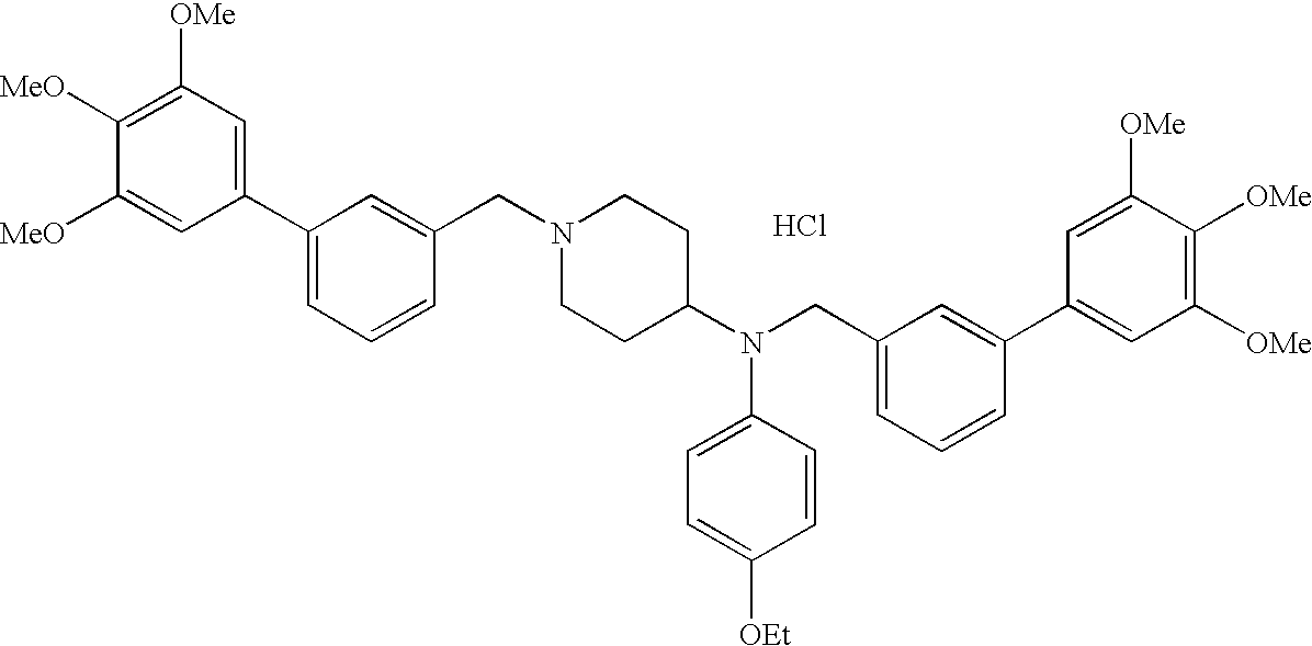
C1([OMe])=C([MeO])C([MeO])=CC(C2=CC=CC(CN3CCC(N(CC4=CC=CC(C5=CC([OMe])=C([OMe])C([OMe])=C5)=C4)C4=CC=C([OEt])C=C4)CC3)=C2)=C1.Cl
